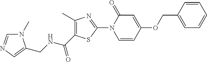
C1=C(OCC2=CC=CC=C2)C=CN(C2=NC(C)=C(C(NCC3=CN=CN3C)=O)S2)C1=O
